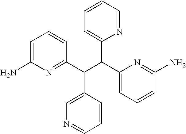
C1=C(N)N=C(C(C(C2=CC=CC(N)=N2)C2=CC=CC=N2)C2=CN=CC=C2)C=C1
